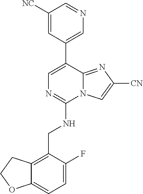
C1=NC=C(C2=CN=C(NCC3=C4C(=CC=C3F)OCC4)N3C2=NC([CN])=C3)C=C1[NC]
